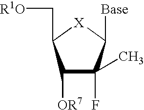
C1([OR7])C(F)(C)C([Base])[X]C1C[R1O]
